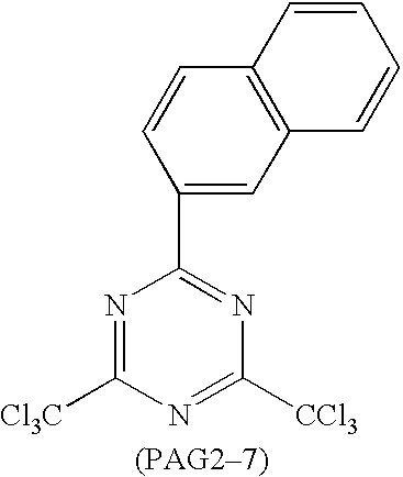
C1(C2=NC([CCl3])=NC([Cl3C])=N2)=CC2=C(C=C1)C=CC=C2
